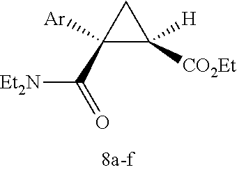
C1(C(=O)[Et2N])([Ar])C([CO2Et])([H])C1
